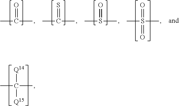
CC(=O)C.CC(=S)C.CS(=O)C.CS(=O)(C)=O.CC([Q14])(C)[Q15]
